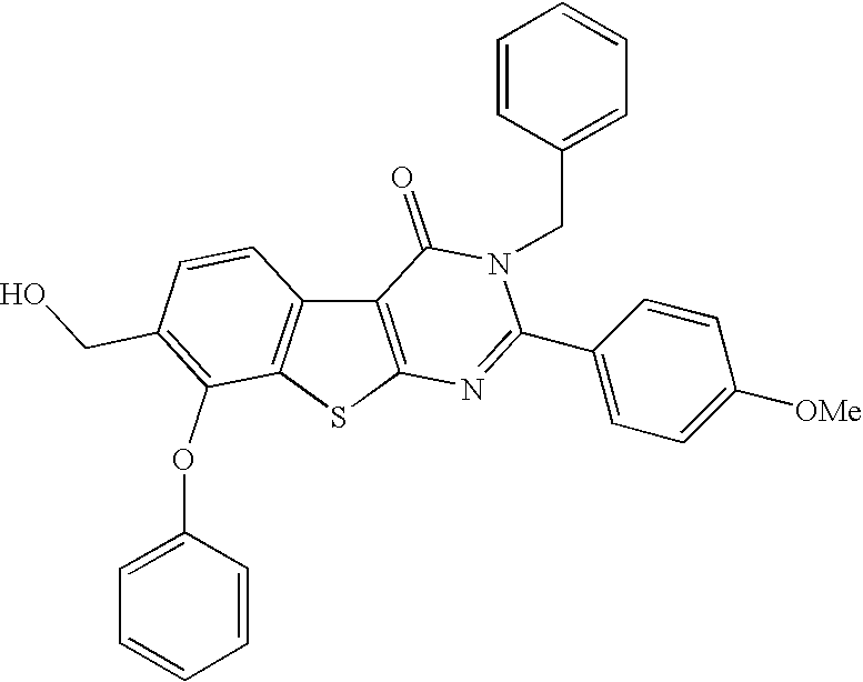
C12=C(SC3=C1C=CC(CO)=C3OC1=CC=CC=C1)N=C(C1=CC=C([OMe])C=C1)N(CC1=CC=CC=C1)C2=O
